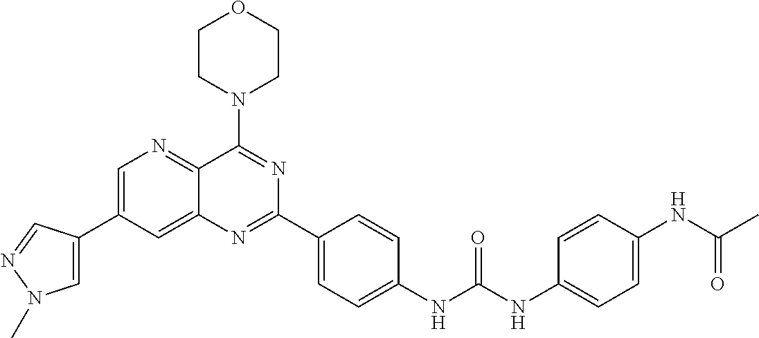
C1=C(C2=CN(C)N=C2)C=C2C(=N1)C(N1CCOCC1)=NC(C1=CC=C(NC(NC3=CC=C(NC(=O)C)C=C3)=O)C=C1)=N2
